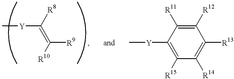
[Y](C(=C([R10])[R9])[R8])C.C[Y]C1=C([R15])C([R14])=C([R13])C([R12])=C1[R11]
